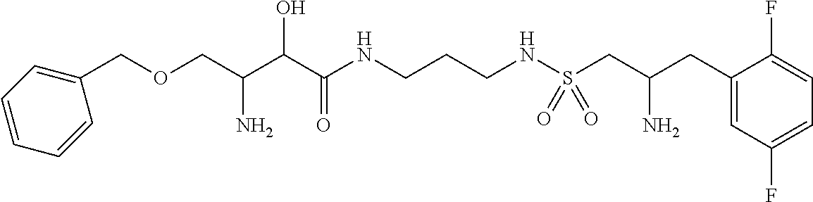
C(C(C(C(NCCCNS(CC(CC1=CC(F)=CC=C1F)N)(=O)=O)=O)O)N)OCC1=CC=CC=C1
